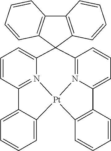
C12=C(C=CC=C1)C1(C3=C2C=CC=C3)C2=N3C(=CC=C2)C2=C([Pt]34N3=C(C=CC=C31)C1=CC=CC=C14)C=CC=C2
